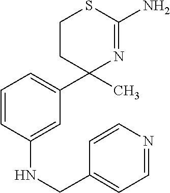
C1=CC(NCC2=CC=NC=C2)=CC(C2(C)N=C(N)SCC2)=C1
